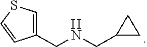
C1(CNCC2CC2)=CSC=C1
